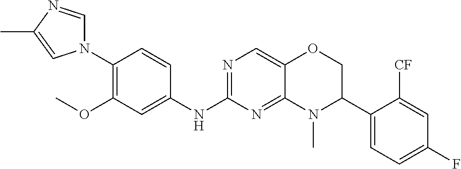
C1(N2C=NC(C)=C2)=C(OC)C=C(NC2=NC=C3C(=N2)N(C)C(C2=CC=C(F)C=C2[CF])CO3)C=C1
